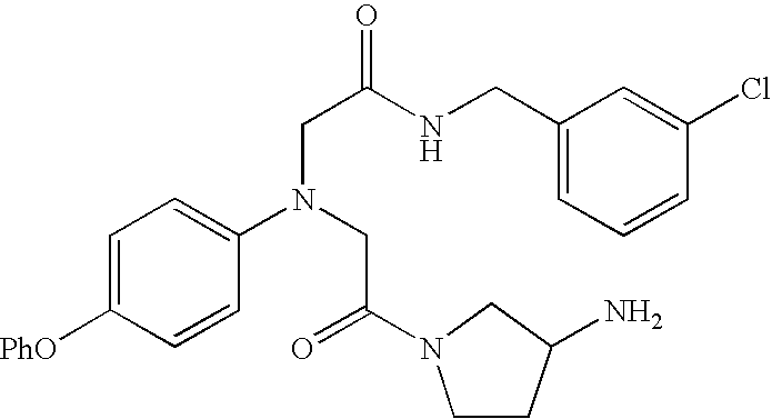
C1=C([PhO])C=CC(N(CC(=O)N2CCC(N)C2)CC(NCC2=CC=CC(Cl)=C2)=O)=C1
